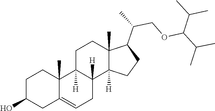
C1=C2CC(O)CCC2(C)C2([H])CCC3(C)C(C(COC(C(C)C)C(C)C)C)CCC3([H])C2([H])C1
